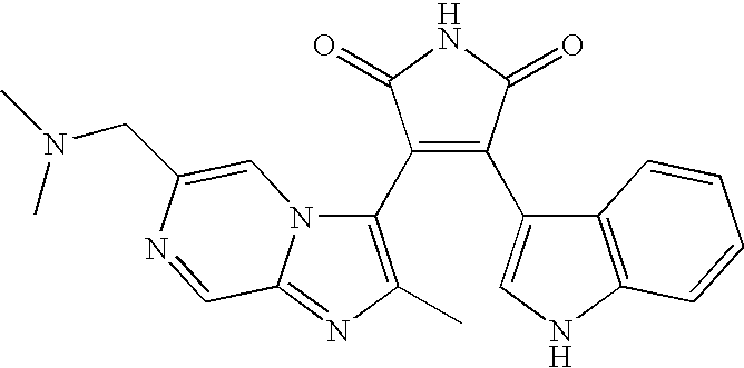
C1(C2=C(C)N=C3N2C=C(CN(C)C)N=C3)=C(C2=CNC3=C2C=CC=C3)C(=O)NC1=O
